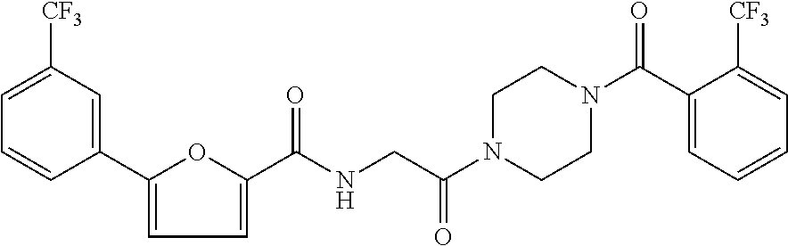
C1(C2=CC([CF3])=CC=C2)=CC=C(C(NCC(N2CCN(C(C3=CC=CC=C3[CF3])=O)CC2)=O)=O)O1
